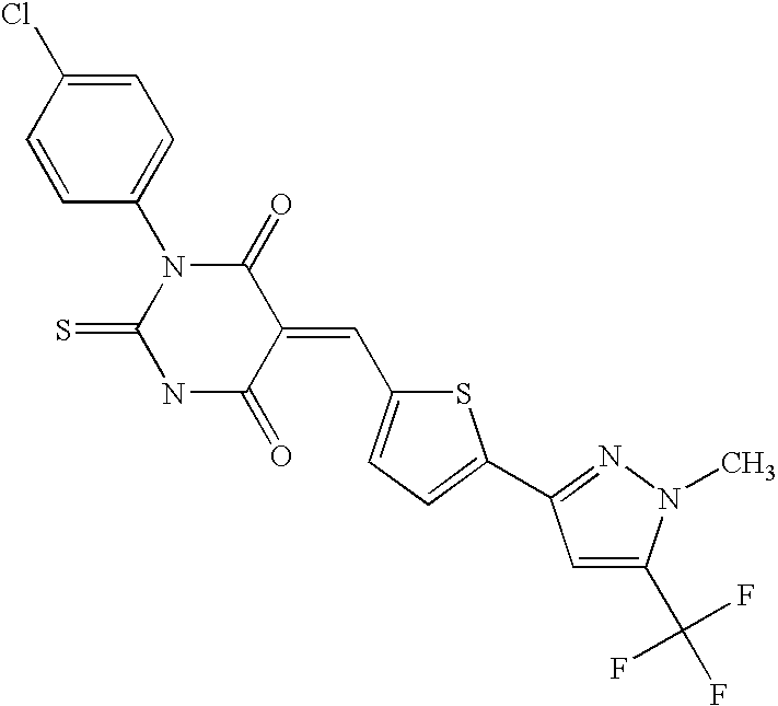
C1=C(Cl)C=CC(N2C(=S)NC(=O)C(=CC3=CC=C(C4=NN(C)C(C(F)(F)F)=C4)S3)C2=O)=C1
